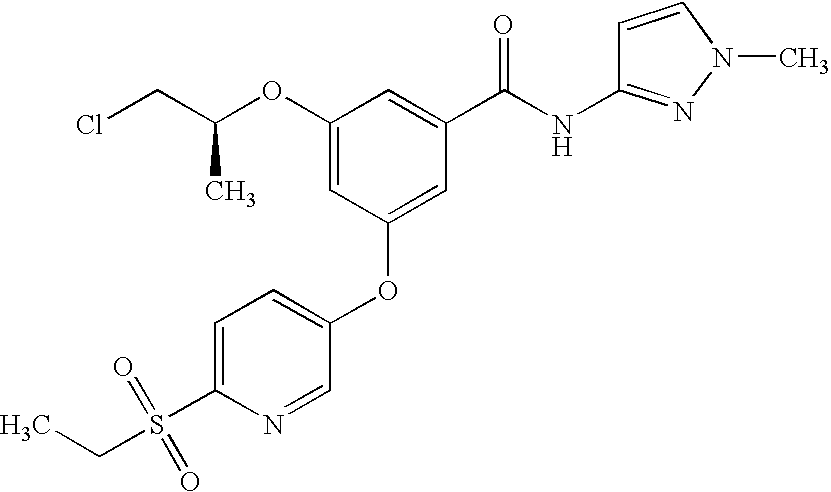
C1(OC(CCl)C)=CC(OC2=CC=C(S(CC)(=O)=O)N=C2)=CC(C(NC2=NN(C)C=C2)=O)=C1
